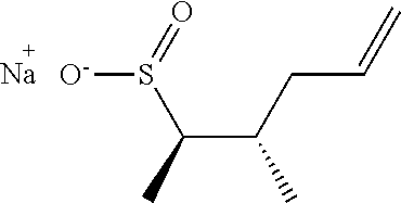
[O-]S(C(C(C)CC=C)C)=O.[Na]
